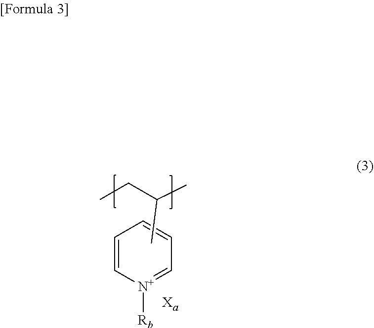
C1=C[N+]([Rb])=CC=C1.CC(CC)C
